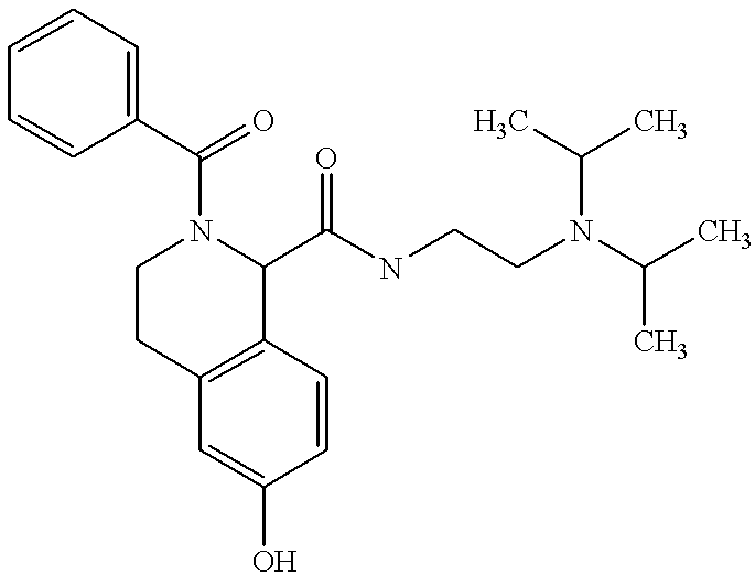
C1N(C(C2=CC=CC=C2)=O)C(C(NCCN(C(C)C)C(C)C)=O)C2=C(C1)C=C(O)C=C2
